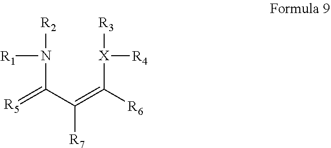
[R2]N([R1])C(C(=C([R6])[X]([R4])[R3])[R7])=[R5]
